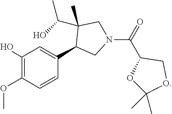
C1(O)=C(OC)C=CC(C2CN(C(C3COC(C)(C)O3)=O)CC2(C)C(C)O)=C1
